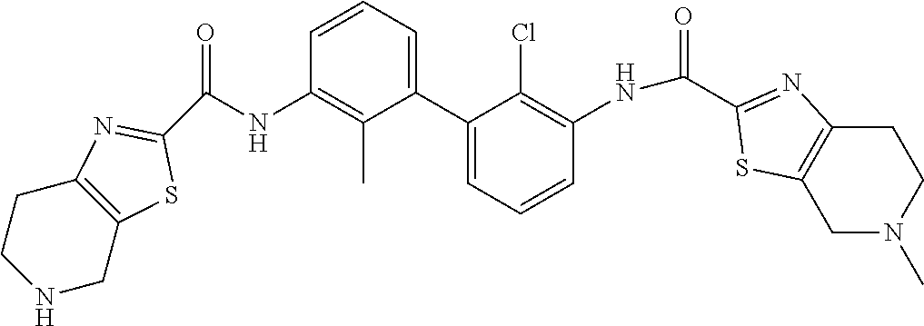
C1=CC=C(C2=CC=CC(NC(C3=NC4=C(S3)CN(C)CC4)=O)=C2Cl)C(C)=C1NC(C1=NC2=C(S1)CNCC2)=O
